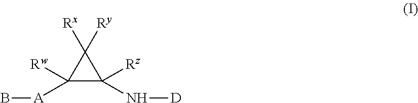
C1([Rw])([A]B)C([Rz])(N[D])C1([Rx])[Ry]
